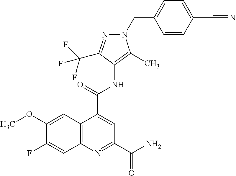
C12=C(N=C(C(N)=O)C=C1C(NC1=C(C)N(CC3=CC=C(C#N)C=C3)N=C1C(F)(F)F)=O)C=C(F)C(OC)=C2
